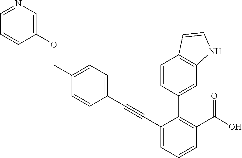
C1(C#CC2=CC=C(COC3=CN=CC=C3)C=C2)=CC=CC(C(O)=O)=C1C1=CC2=C(C=C1)C=CN2
